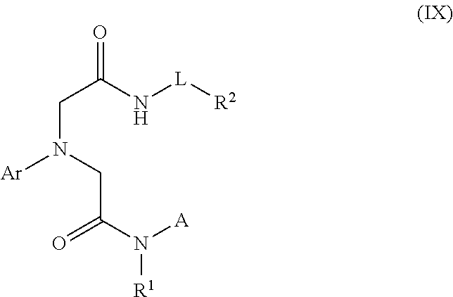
C(C(N[L][R2])=O)N([Ar])CC(N([R1])[A])=O
